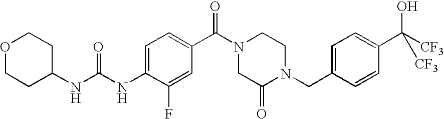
N(C1=CC=C(C(N2CC(=O)N(CC3=CC=C(C([CF3])(O)[CF3])C=C3)CC2)=O)C=C1F)C(=O)NC1CCOCC1
